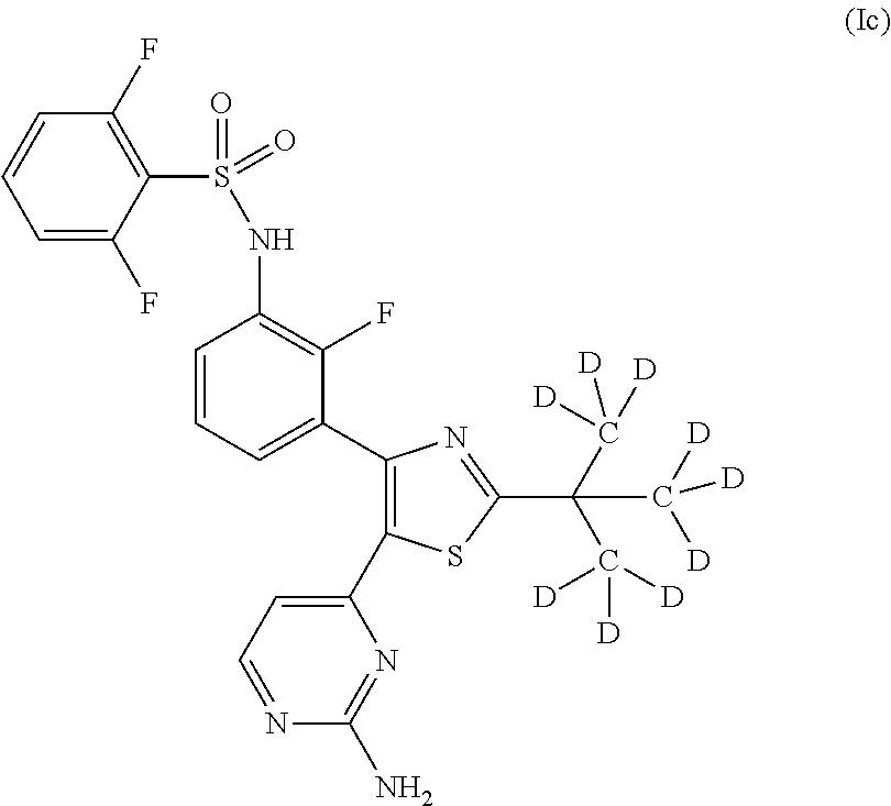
C1=C(F)C(S(=O)(=O)NC2=C(F)C(C3=C(C4=CC=NC(N)=N4)SC(C(C([D])([D])[D])(C([D])([D])[D])C([D])([D])[D])=N3)=CC=C2)=C(F)C=C1
